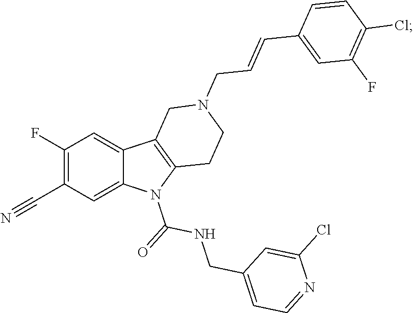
C1(F)=C(C#N)C=C2C(=C1)C1=C(N2C(=O)NCC2=CC=NC(Cl)=C2)CCN(CC=CC2=CC(F)=C(Cl)C=C2)C1
